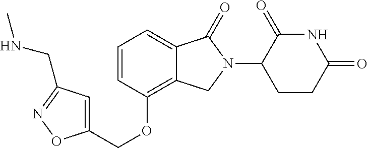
O(C1=C2C(=CC=C1)C(=O)N(C1CCC(=O)NC1=O)C2)CC1=CC(CNC)=NO1
